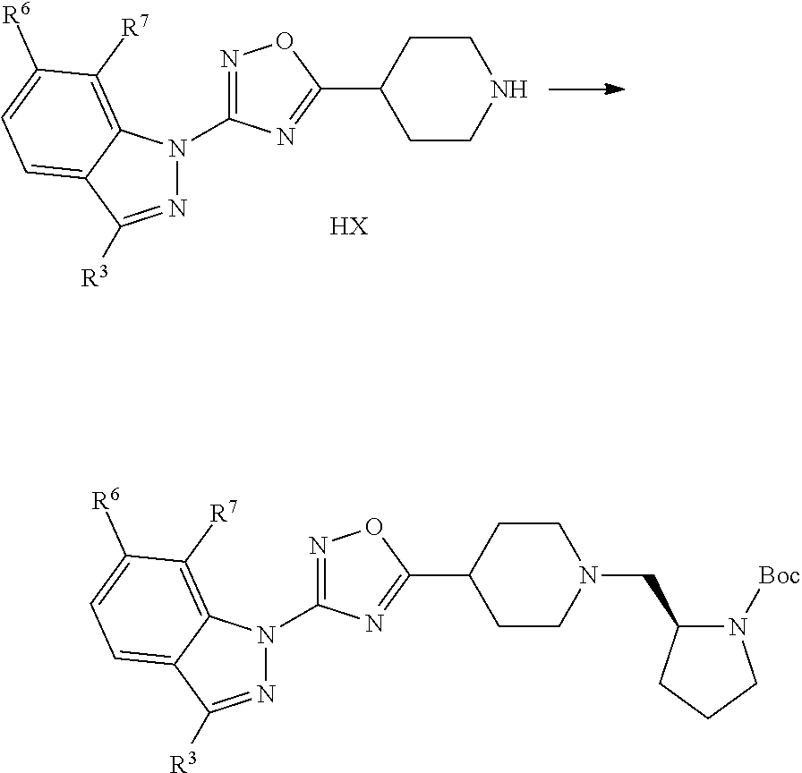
N1=C(N2N=C([R3])C3=CC=C([R6])C([R7])=C32)N=C(C2CCNCC2)O1.[HX].N1=C(N2N=C([R3])C3=CC=C([R6])C([R7])=C23)N=C(C2CCN(CC3N([Boc])CCC3)CC2)O1
